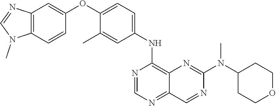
C12=C(C=CC(OC3=CC=C(NC4=C5C(=NC=N4)C=NC(N(C4CCOCC4)C)=N5)C=C3C)=C1)N(C)C=N2
